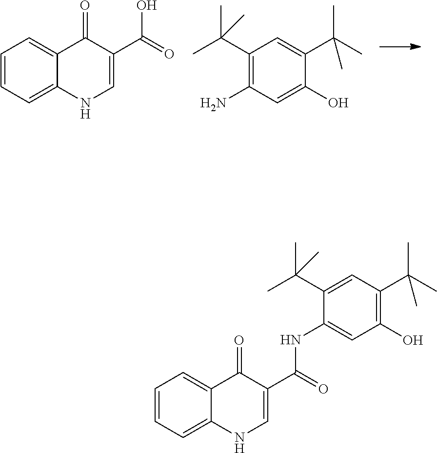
C12=CC=CC=C1NC=C(C(O)=O)C2=O.C1(C(C)(C)C)=CC(C(C)(C)C)=C(N)C=C1O.C12=CC=CC=C1NC=C(C(=O)NC1=CC(O)=C(C(C)(C)C)C=C1C(C)(C)C)C2=O
